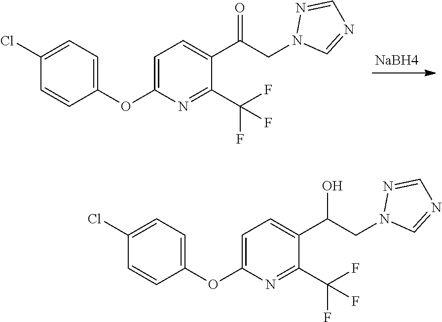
C1(OC2=CC=C(C(CN3C=NC=N3)=O)C(C(F)(F)F)=N2)=CC=C(Cl)C=C1.[NaBH4].C1(OC2=CC=C(C(CN3C=NC=N3)O)C(C(F)(F)F)=N2)=CC=C(Cl)C=C1
